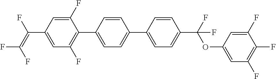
C1=C(F)C(C2=CC=C(C3=CC=C(C(OC4=CC(F)=C(F)C(F)=C4)(F)F)C=C3)C=C2)=C(F)C=C1C(=C(F)F)F
